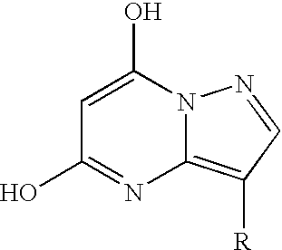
C1=C(O)N2C(=C([R])C=N2)N=C1O
